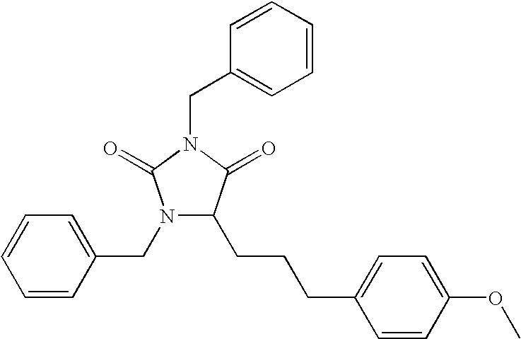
C(CCC1=CC=C(OC)C=C1)C1N(CC2=CC=CC=C2)C(=O)N(CC2=CC=CC=C2)C1=O
